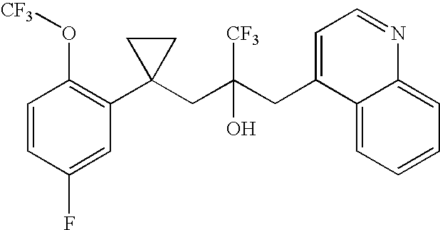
C1=CC(F)=CC(C2(CC(CC3=CC=NC4=CC=CC=C34)([CF3])O)CC2)=C1O[CF3]
